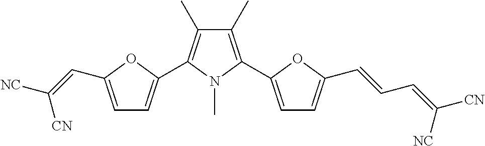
C1(C)=C(C2=CC=C(C=CC=C([CN])[NC])O2)N(C)C(C2=CC=C(C=C([NC])[CN])O2)=C1C
